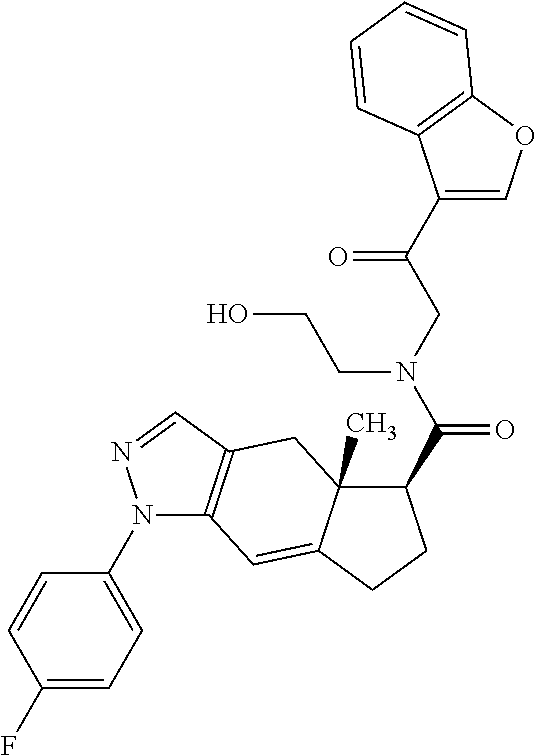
N1(C2=CC=C(F)C=C2)C2=C(C=N1)CC1(C)C(=C2)CCC1C(N(CC(=O)C1=COC2=C1C=CC=C2)CCO)=O
